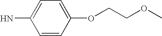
NC1=CC=C(OCCOC)C=C1
